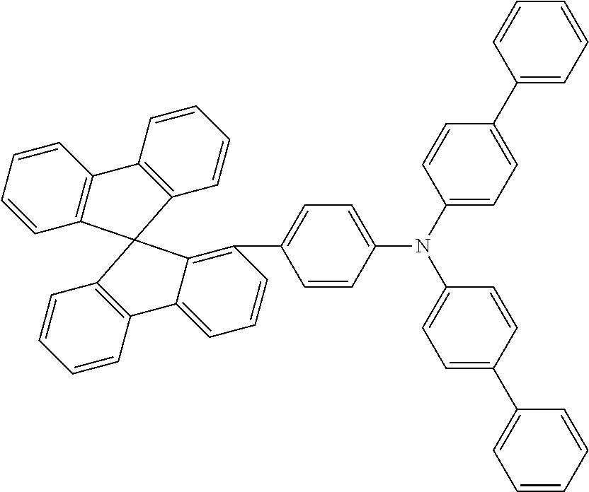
C1(C2=C3C(=CC=C2)C2=C(C=CC=C2)C32C3=C(C=CC=C3)C3=C2C=CC=C3)=CC=C(N(C2=CC=C(C3=CC=CC=C3)C=C2)C2=CC=C(C3=CC=CC=C3)C=C2)C=C1
